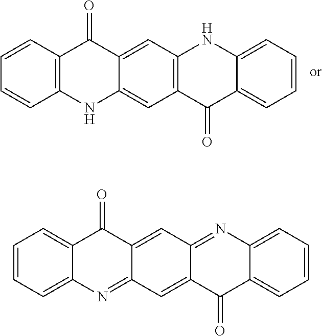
C12=C(NC3=CC4=C(C=C3C1=O)NC1=CC=CC=C1C4=O)C=CC=C2.C12=CC=CC=C1N=C1C(=CC3=NC4=CC=CC=C4C(=O)C3=C1)C2=O
